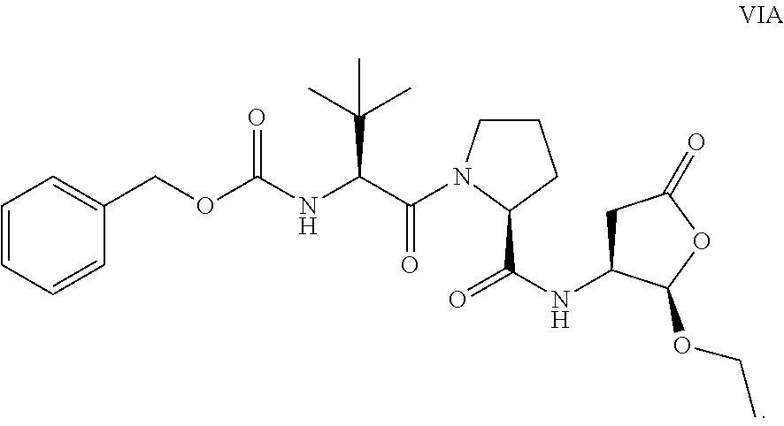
C1=CC=CC(COC(=O)NC(C(=O)N2CCCC2C(NC2CC(=O)OC2OCC)=O)C(C)(C)C)=C1
